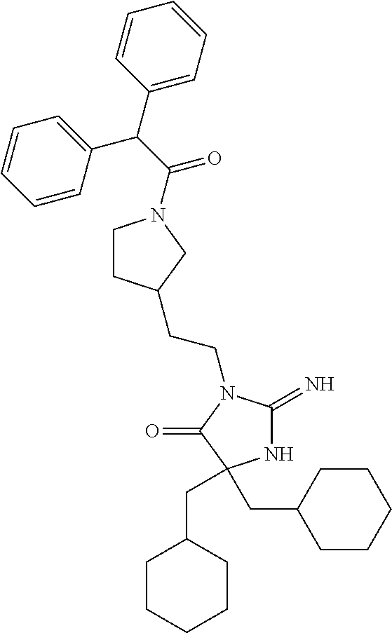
N1C(=N)N(CCC2CCN(C(C(C3=CC=CC=C3)C3=CC=CC=C3)=O)C2)C(=O)C1(CC1CCCCC1)CC1CCCCC1
